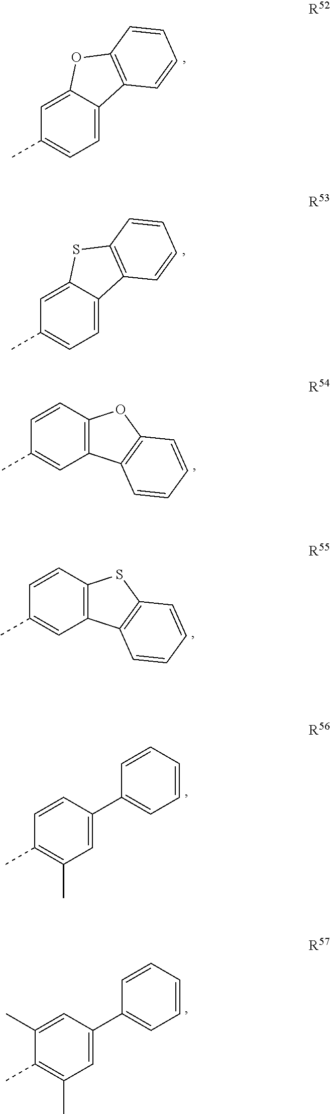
C1=C2C(=CC(C)=C1)OC1=C2C=CC=C1.[R52].C1=C2C(=CC(C)=C1)SC1=C2C=CC=C1.[R53].C12=C(C=CC(C)=C1)OC1=C2C=CC=C1.[R54].C12=C(C=CC(C)=C1)SC1=C2C=CC=C1.[R55].C1=C(C2=CC=CC=C2)C=CC(C)=C1C.[R56].C1=C(C2=CC=CC=C2)C=C(C)C(C)=C1C.[R57]
